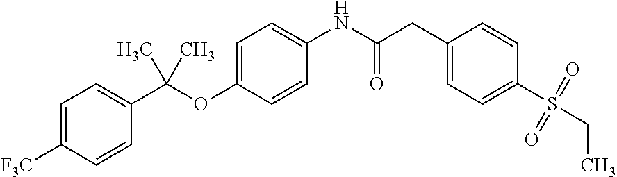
C1=C([F3C])C=CC(C(OC2=CC=C(NC(CC3=CC=C(S(CC)(=O)=O)C=C3)=O)C=C2)(C)C)=C1
